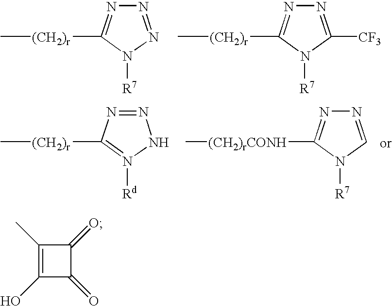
N1=NN([R7])C([(CH2)r]C)=N1.N1=C([CF3])N([R7])C([(CH2)r]C)=N1.N1=NC([(CH2)r]C)=N([Rd])N1.N1=CN([R7])C([(CH2)rCONH]C)=N1.C1(C)=C(O)C(=O)C1=O
